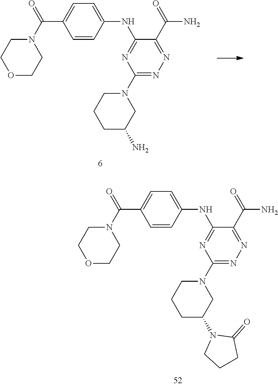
C1=CC(NC2=NC(N3CCCC(N)C3)=NN=C2C(=O)N)=CC=C1C(N1CCOCC1)=O.C1=CC(NC2=NC(N3CCCC(N4CCCC4=O)C3)=NN=C2C(=O)N)=CC=C1C(N1CCOCC1)=O
